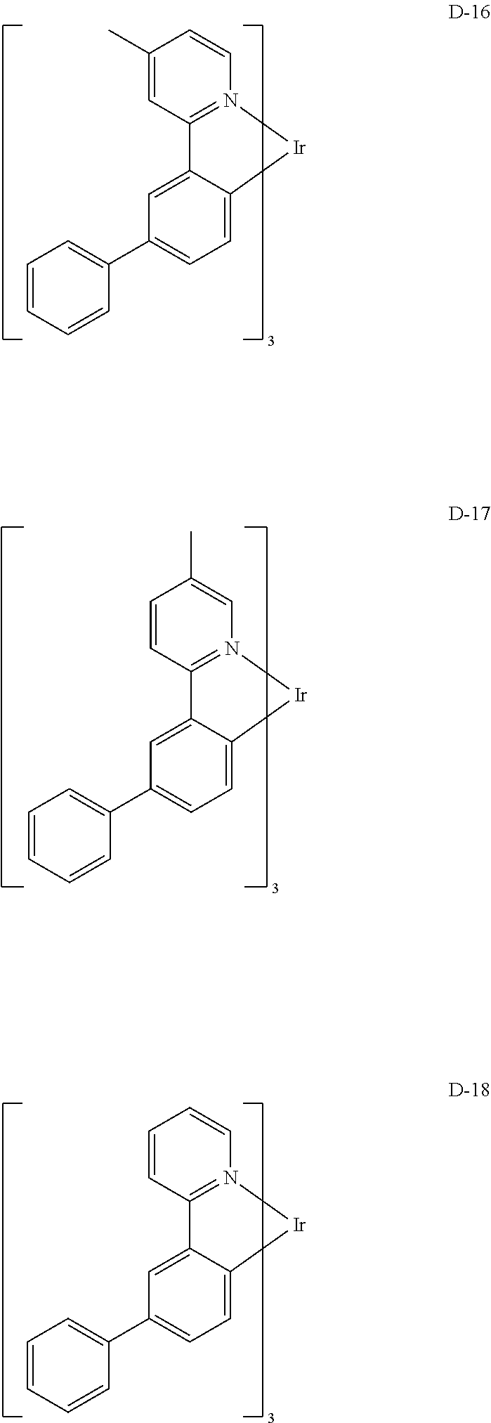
C1=C2C(=CC=C1C1=CC=CC=C1)[Ir]N1=C2C=C(C)C=C1.C1=C2C(=CC=C1C1=CC=CC=C1)[Ir]N1=C2C=CC(C)=C1.C1=C2C(=CC=C1C1=CC=CC=C1)[Ir]N1=C2C=CC=C1
